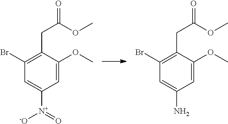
O=C(OC)CC1=C(Br)C=C([N+]([-O])=O)C=C1OC.O=C(OC)CC1=C(Br)C=C(N)C=C1OC
